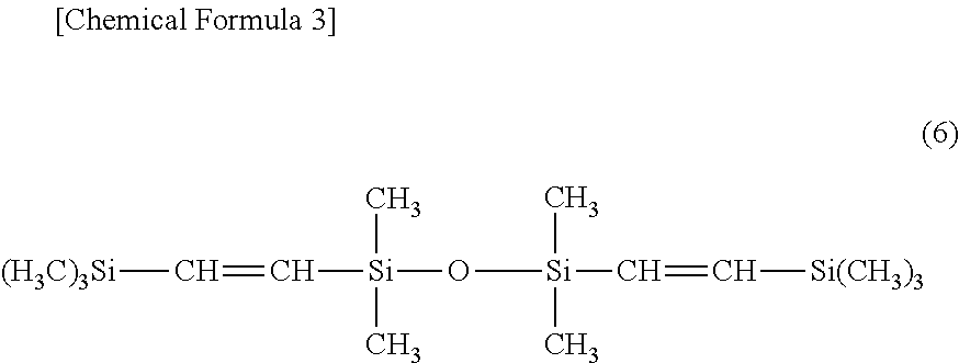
C([Si](O[Si](C=C[Si(CH3)3])(C)C)(C)C)=C[(H3C)3Si]
